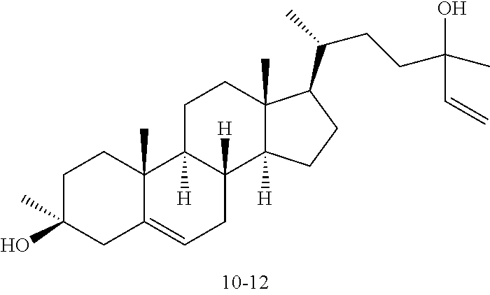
C1C(O)(C)CC2=CCC3([H])C([H])(C2(C)C1)CCC1(C)C3([H])CCC1C(CCC(O)(C)C=C)C
